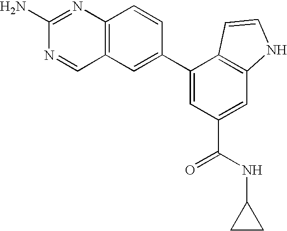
C12=C(C=C(C3=CC(C(NC4CC4)=O)=CC4=C3C=CN4)C=C1)C=NC(N)=N2
